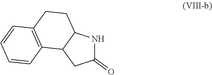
C1(=O)NC2C(C1)C1=C(CC2)C=CC=C1
